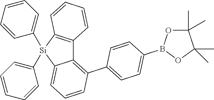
C12=C(C3=CC=C(B4OC(C)(C)C(C)(C)O4)C=C3)C=CC=C1[Si](C1=CC=CC=C1)(C1=CC=CC=C1)C1=C2C=CC=C1
